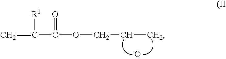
C=C([R1])C(=O)OCCC.O
